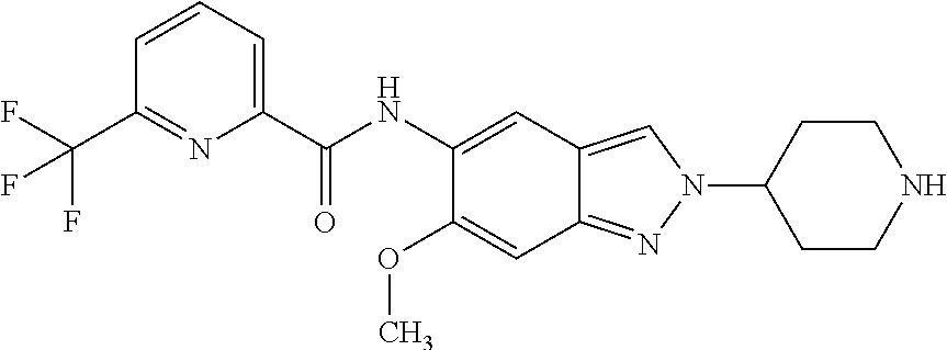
C1(NC(C2=CC=CC(C(F)(F)F)=N2)=O)=CC2=CN(C3CCNCC3)N=C2C=C1OC
